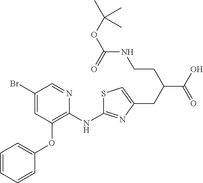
C1(Br)=CC(OC2=CC=CC=C2)=C(NC2=NC(CC(CCNC(=O)OC(C)(C)C)C(O)=O)=CS2)N=C1
